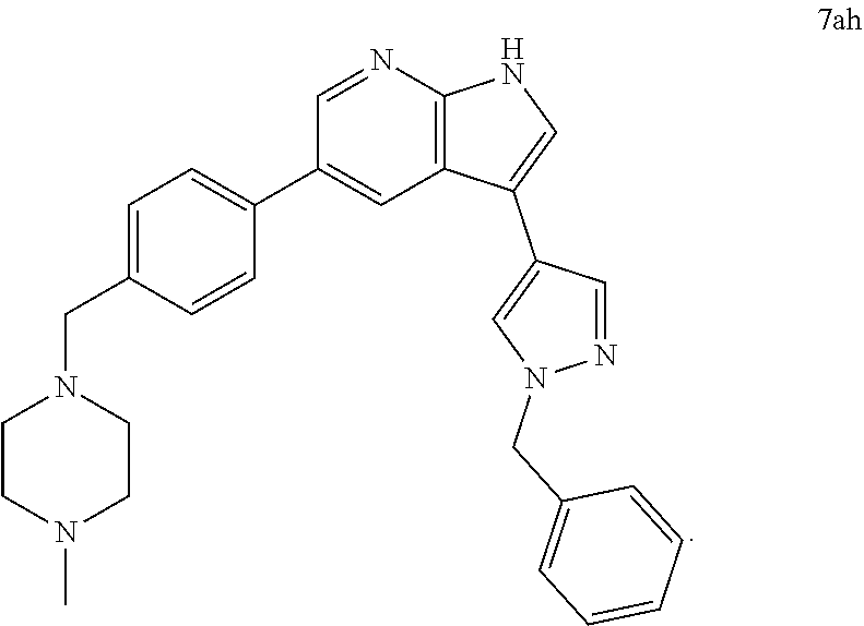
C1=C(CN2CCN(C)CC2)C=CC(C2=CC3=C(N=C2)NC=C3C2=CN(CC3=CC=CC=C3)N=C2)=C1
